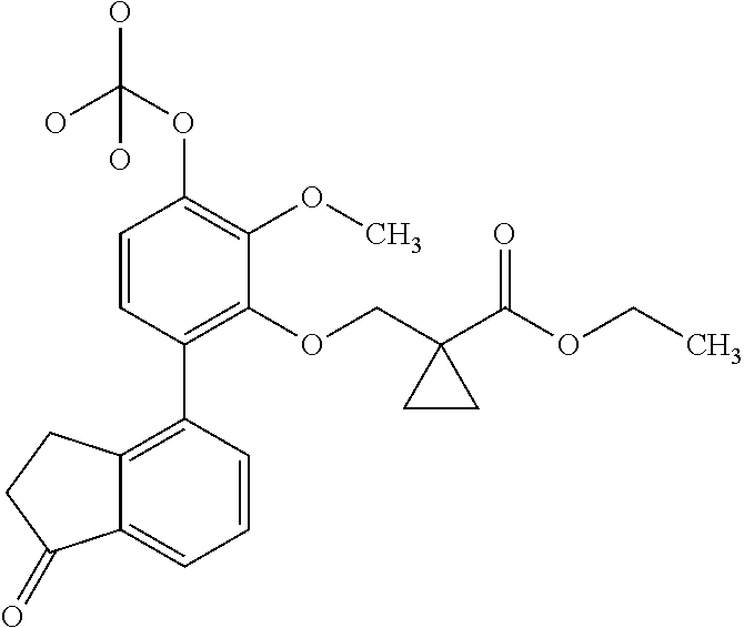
C1=CC(C2=C3C(=CC=C2)C(=O)CC3)=C(OCC2(C(OCC)=O)CC2)C(OC)=C1OC(O)(O)O
